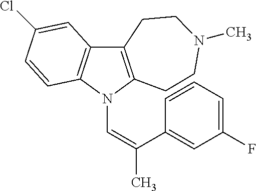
C12=C(N(C=C(C)C3=CC(F)=CC=C3)C3=C1C=C(Cl)C=C3)CCN(C)CC2
